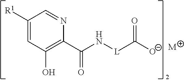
C1([R1])=CC(O)=C(C(N[L]C([O-])=O)=O)N=C1.[M]
